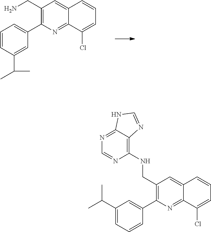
C(C1=C(C2=CC(C(C)C)=CC=C2)N=C2C(=C1)C=CC=C2Cl)NC1=C2C(=NC=N1)NC=N2.C(C1=C(C2=CC=CC(C(C)C)=C2)N=C2C(=C1)C=CC=C2Cl)N
